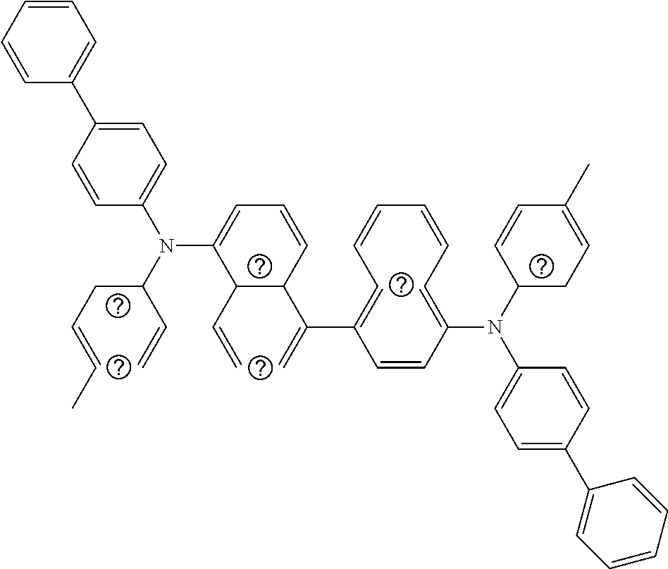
C1=CC=CC(C2=CC=C(N(C(CC=CC)C=C)C3=CC=CC(C(=C)C4=CC=CC=CC=C(N(C5CC=C(C)C=C5)C5=CC=C(C6=CC=CC=C6)C=C5)C=C4)C3C=C)C=C2)=C1
